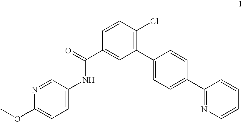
N1=CC(NC(C2=CC(C3=CC=C(C4=NC=CC=C4)C=C3)=C(Cl)C=C2)=O)=CC=C1OC
